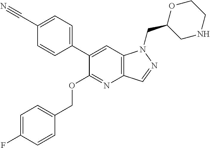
C1(C2=CC=C(C#N)C=C2)=CC2=C(N=C1OCC1=CC=C(F)C=C1)C=NN2CC1CNCCO1
